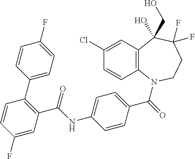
C1(Cl)=CC2=C(C=C1)N(C(=O)C1=CC=C(NC(C3=C(C4=CC=C(F)C=C4)C=CC(F)=C3)=O)C=C1)CCC(F)(F)C2(O)CO
